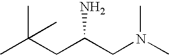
C(CC(CN(C)C)N)(C)(C)C
